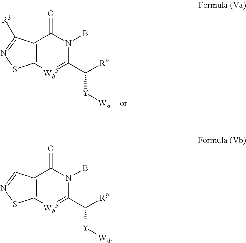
C12=C([Wb5]=C(C([Y][Wd])[R9])N(B)C1=O)SN=C2.C12=C([Wb5]=C(C([Y][Wd])[R9])N(B)C1=O)SN=C2[R3]
